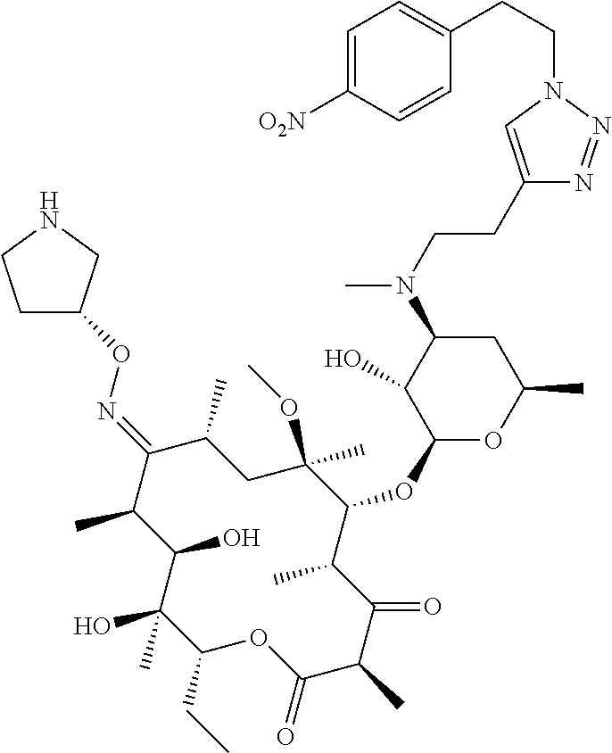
C1(CC)C(C)(O)C(O)C(C)C(=NOC2CCNC2)C(C)CC(OC)(C)C(OC2OC(C)CC(N(C)CCC3=CN(CCC4=CC=C([O2N])C=C4)N=N3)C2O)C(C)C(=O)C(C)C(=O)O1
